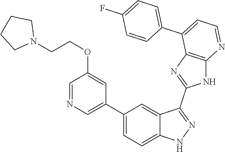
C1(C2=CC=C3C(=C2)C(C2=NC4=C(N2)N=CC=C4C2=CC=C(F)C=C2)=NN3)=CN=CC(OCCN2CCCC2)=C1
